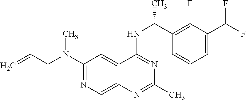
C(N(C1=NC=C2C(=C1)C(NC(C1=C(F)C(C(F)F)=CC=C1)C)=NC(C)=N2)C)C=C
